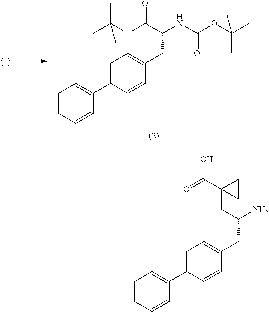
C1(C2=CC=CC=C2)=CC=C(CC(N)CC2(C(O)=O)CC2)C=C1.C1(C2=CC=CC=C2)=CC=C(CC(NC(OC(C)(C)C)=O)C(OC(C)(C)C)=O)C=C1
